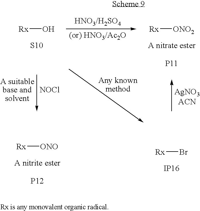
[Rx][ONO].[A nitrite ester].[P12].[Rx]Br.[IP16].[Rx]O.[S10].[Rx][ONO2].[A nitrate ester].[P11].[NOCl]
